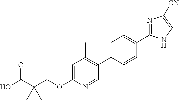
C(OC1=CC(C)=C(C2=CC=C(C3=NC([CN])=CN3)C=C2)C=N1)C(C(=O)O)(C)C
